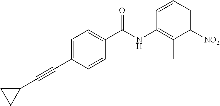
C1(C#CC2=CC=C(C(NC3=C(C)C([NO2])=CC=C3)=O)C=C2)CC1
